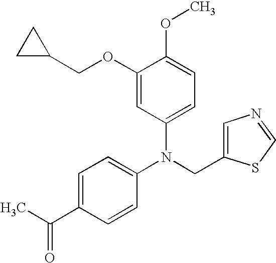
C1(C(C)=O)=CC=C(N(CC2=CN=CS2)C2=CC=C(OC)C(OCC3CC3)=C2)C=C1
